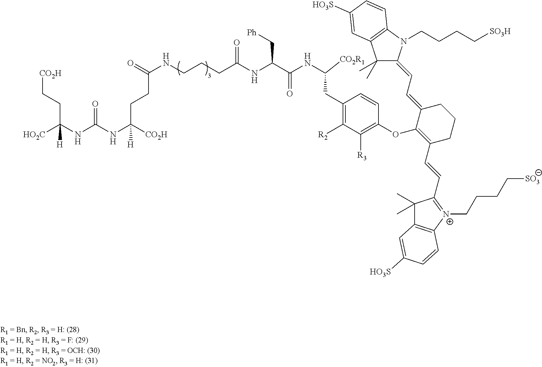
[CO2H]CCC(NC(NC([CO2H])(CCC(NCCCC(NC(C(NC([CO2R1])CC1=C([R2])C([R3])=C(OC2=C(C=CC3=[N+](CCCC[SO3])C4=C(C3(C)C)C=C([HO3S])C=C4)CCCC2=CC=C2C(C)(C)C3=C(N2CCCC[SO3H])C=CC([HO3S])=C3)C=C1)=O)C[Ph])=O)=O)[H])=O)([HO2C])[H]
